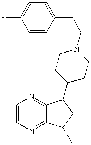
C1=CN=C2C(=N1)C(C1CCN(CCC3=CC=C(F)C=C3)CC1)CC2C
